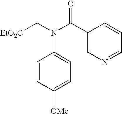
[EtO2C]CN(C(=O)C1=CN=CC=C1)C1=CC=C([OMe])C=C1
